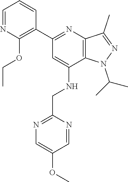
CC(N1C2=C(C(C)=N1)N=C(C1=C(OCC)N=CC=C1)C=C2NCC1=NC=C(OC)C=N1)C
